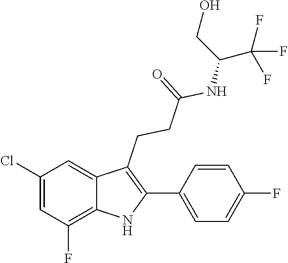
C1(C2=C(CCC(=O)NC(CO)C(F)(F)F)C3=CC(Cl)=CC(F)=C3N2)=CC=C(F)C=C1
